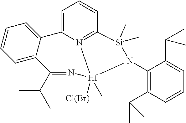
C1(N2[Si](C)(C)C3=N4C(=CC=C3)C3=CC=CC=C3C(C(C)C)=N[Hf]24([Cl(Br)])C)=C(C(C)C)C=CC=C1C(C)C
